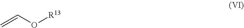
C(O[R13])=C
